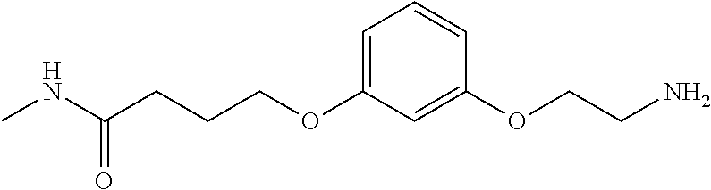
O(C1=CC=CC(OCCN)=C1)CCCC(NC)=O
